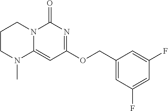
C1CN(C)C2=CC(OCC3=CC(F)=CC(F)=C3)=NC(=O)N2C1
